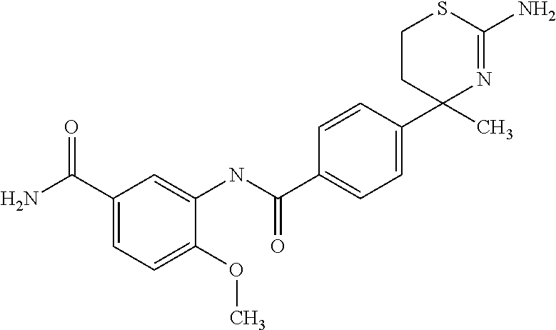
C1(C2(C)N=C(N)SCC2)=CC=C(C(NC2=CC(C(N)=O)=CC=C2OC)=O)C=C1
